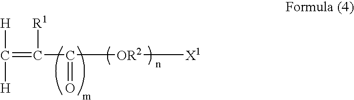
C(=C(C([OR2][X1])=O)[R1])([H])[H]
